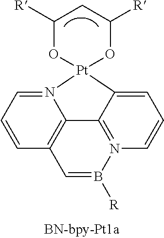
N12=CC=CC3=C1C1=N(B([R])=C3)C=CC=C1[Pt]21OC([R])CC([R])O1
